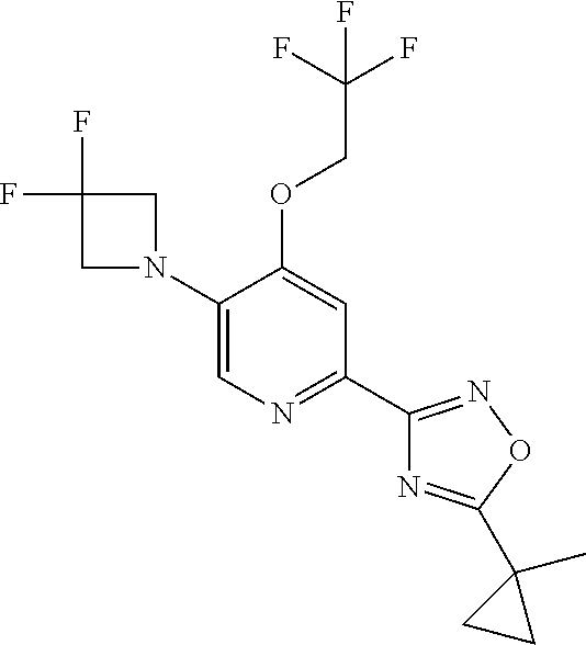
C1(N2CC(F)(F)C2)=CN=C(C2=NOC(C3(C)CC3)=N2)C=C1OCC(F)(F)F
